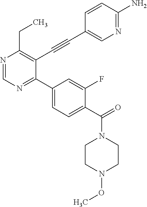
N1=CN=C(C2=CC=C(C(=O)N3CCN(OC)CC3)C(F)=C2)C(C#CC2=CN=C(N)C=C2)=C1CC
